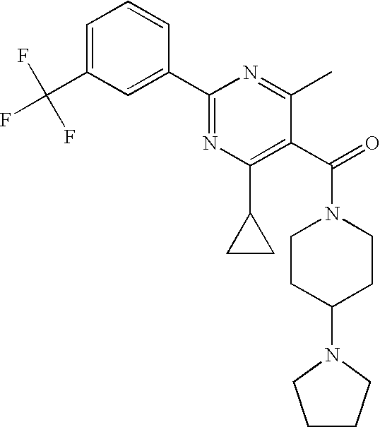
C1=C(C(F)(F)F)C=C(C2=NC(C3CC3)=C(C(=O)N3CCC(N4CCCC4)CC3)C(C)=N2)C=C1
